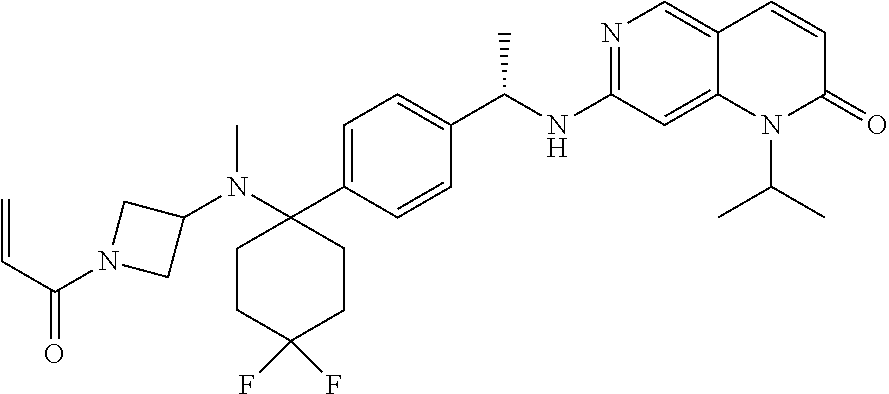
C1(N(C)C2(C3=CC=C(C(NC4=NC=C5C(=C4)N(C(C)C)C(=O)C=C5)C)C=C3)CCC(F)(F)CC2)CN(C(C=C)=O)C1
